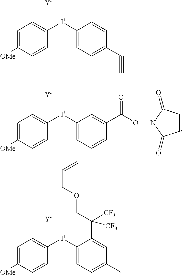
C1=C([OMe])C=CC([I+]C2=CC=C(C#C)C=C2)=C1.[Y].C1=C([OMe])C=CC([I+]C2=CC=CC(C(ON3C(=O)CCC3=O)=O)=C2)=C1.[Y].C1=C([OMe])C=CC([I+]C2=CC=C(C)C=C2C(COCC=C)([CF3])[CF3])=C1.[Y]
